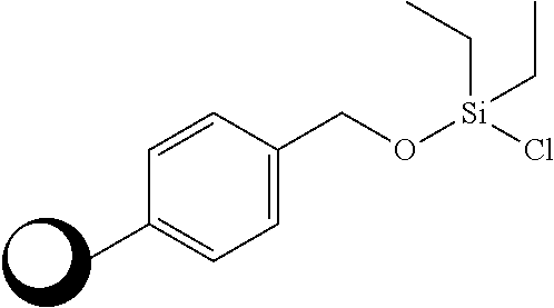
C1=C(CO[Si](Cl)(CC)CC)C=CC(C)=C1
